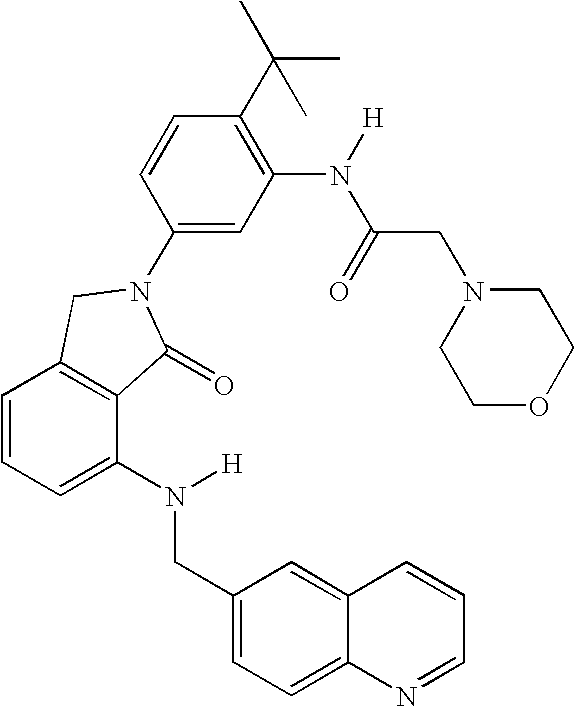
C1=CC=C(N(CC2=CC=C3C(=C2)C=CC=N3)[H])C2=C1CN(C1=CC(N(C(=O)CN3CCOCC3)[H])=C(C(C)(C)C)C=C1)C2=O
